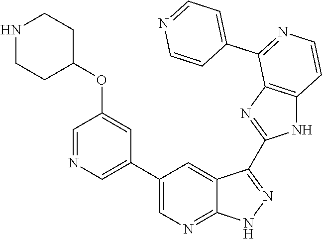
C1=NC=C(C2=CN=C3C(=C2)C(C2=NC4=C(N2)C=CN=C4C2=CC=NC=C2)=N[N H]3)C=C1OC1CCNCC1
